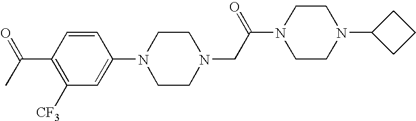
N1(CC(N2CCN(C3CCC3)CC2)=O)CCN(C2=CC([CF3])=C(C(C)=O)C=C2)CC1
